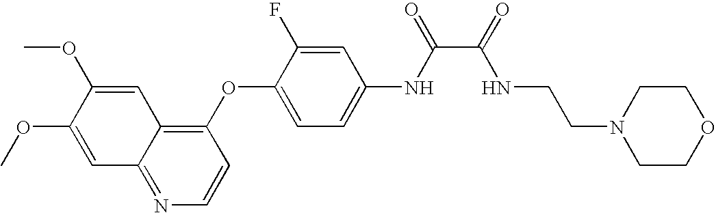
C1(OC2=CC=C(NC(C(=O)NCCN3CCOCC3)=O)C=C2F)=C2C(=NC=C1)C=C(OC)C(OC)=C2
